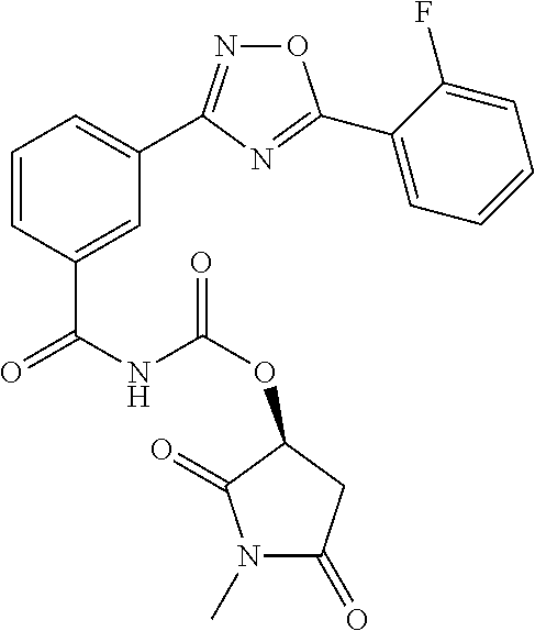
C1=C(C(NC(=O)OC2CC(=O)N(C)C2=O)=O)C=CC=C1C1=NOC(C2=CC=CC=C2F)=N1
